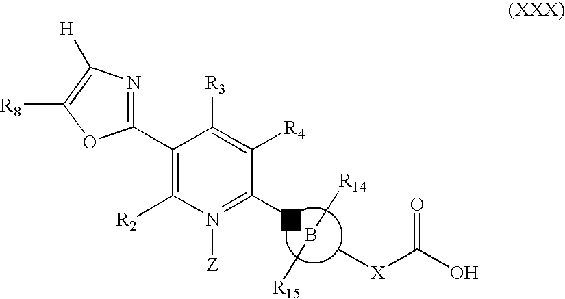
B([R14])[R15].C[X]C(=O)O.C1(C2=NC([H])=C([R8])O2)=C([R2])N([Z])=C(N)C([R4])=C1[R3]
